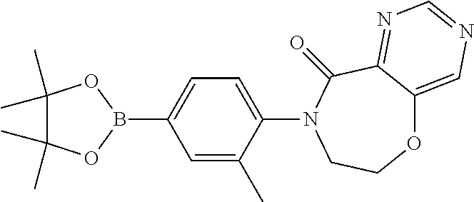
C1(B2OC(C)(C)C(C)(C)O2)=CC=C(N2CCOC3=CN=CN=C3C2=O)C(C)=C1
